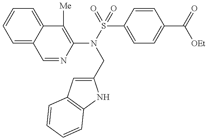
C1=NC(N(S(=O)(=O)C2=CC=C(C(=O)[OEt])C=C2)CC2=CC3=C(N2)C=CC=C3)=C([Me])C2=CC=CC=C12
